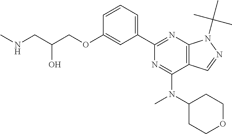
C1=CC=C(C2=NC3=C(C(N(C)C4CCOCC4)=N2)C=NN3C(C)(C)C)C=C1OCC(CNC)O
